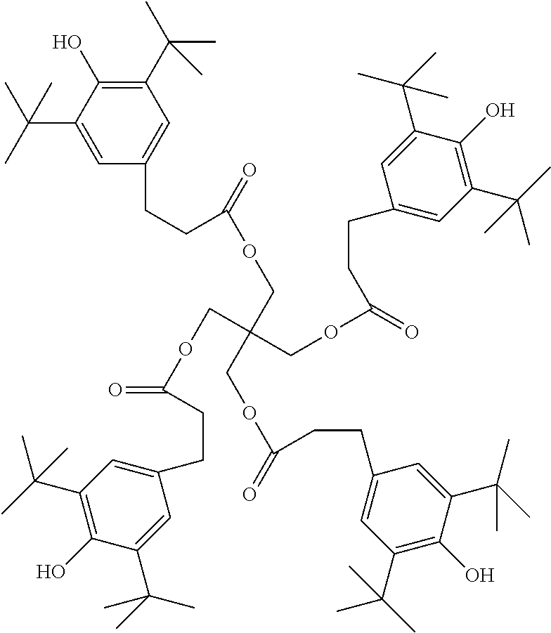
C1(C(C)(C)C)=C(O)C(C(C)(C)C)=CC(CCC(=O)OCC(COC(CCC2=CC(C(C)(C)C)=C(O)C(C(C)(C)C)=C2)=O)(COC(CCC2=CC(C(C)(C)C)=C(O)C(C(C)(C)C)=C2)=O)COC(CCC2=CC(C(C)(C)C)=C(O)C(C(C)(C)C)=C2)=O)=C1
